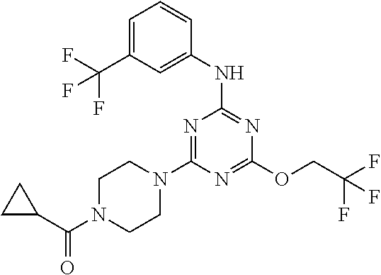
C1=C(C(F)(F)F)C=C(NC2=NC(OCC(F)(F)F)=NC(N3CCN(C(=O)C4CC4)CC3)=N2)C=C1
